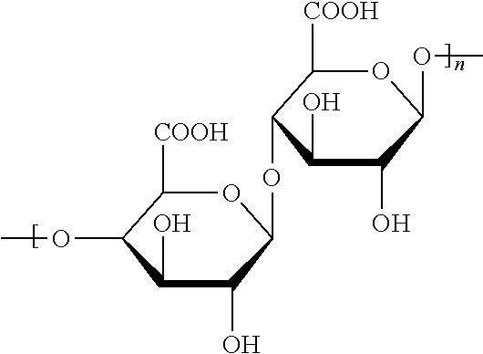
O1C([COOH])C(OC)C(O)C(O)C1OC1C([COOH])OC(OC)C(O)C1O
